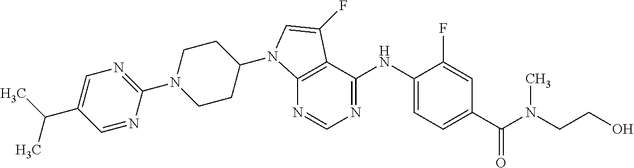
N1=CN=C(NC2=CC=C(C(N(CCO)C)=O)C=C2F)C2=C1N(C1CCN(C3=NC=C(C(C)C)C=N3)CC1)C=C2F
